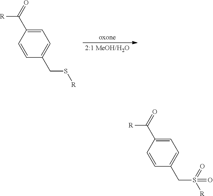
C1=CC(C(=O)[R])=CC=C1CS[R].C1=CC(C(=O)[R])=CC=C1CS([R])(=O)=O
